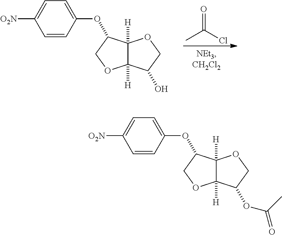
O(C1C2([H])C([H])(OC1)C(O)CO2)C1=CC=C([O2N])C=C1.O=C(Cl)C.O(C1C2([H])C([H])(OC1)C(OC(=O)C)CO2)C1=CC=C([O2N])C=C1
